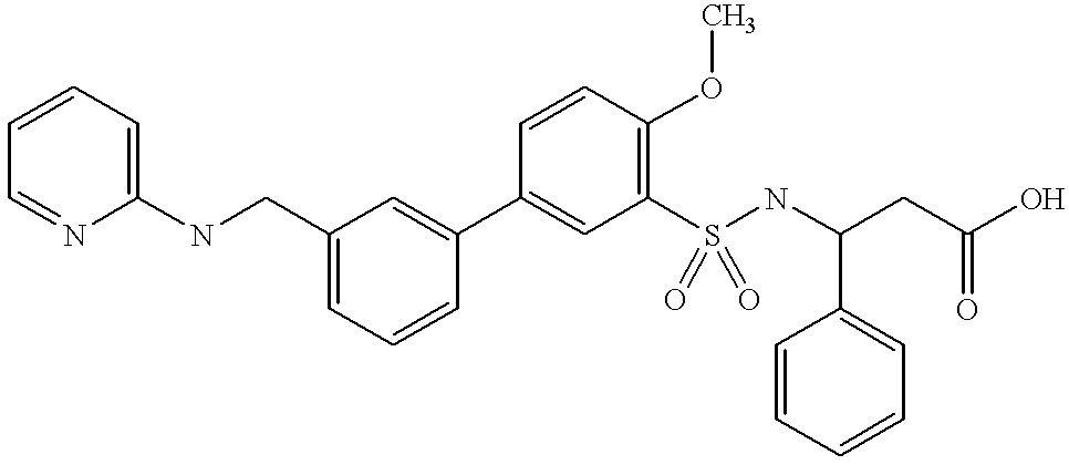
C1=C(CNC2=CC=CC=N2)C=C(C2=CC(S(NC(CC(O)=O)C3=CC=CC=C3)(=O)=O)=C(OC)C=C2)C=C1
